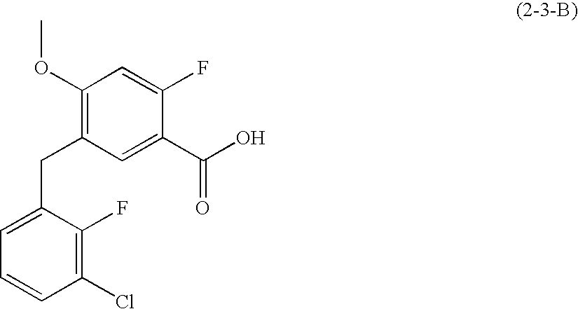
C1(Cl)=C(F)C(CC2=C(OC)C=C(F)C(C(O)=O)=C2)=CC=C1
